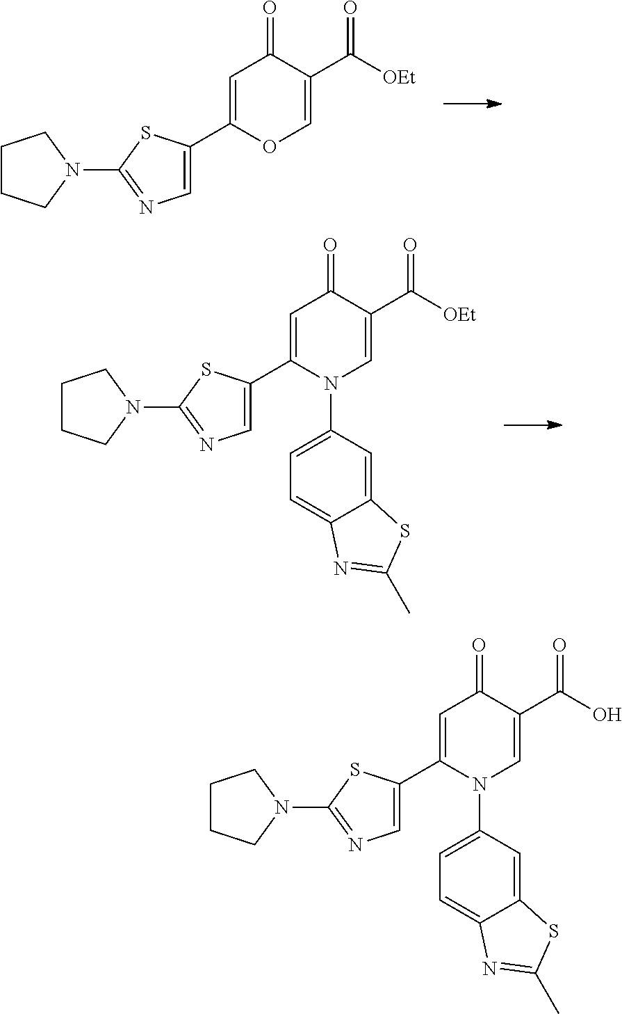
C1=C(C2=CC(=O)C(C([OEt])=O)=CO2)SC(N2CCCC2)=N1.C1=C(C2=CC(=O)C(C([OEt])=O)=CN2C2=CC=C3C(=C2)SC(C)=N3)SC(N2CCCC2)=N1.C1=C(C2=CC(=O)C(C(O)=O)=CN2C2=CC=C3C(=C2)SC(C)=N3)SC(N2CCCC2)=N1
